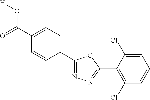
[H]OC(C1=CC=C(C2=NN=C(C3=C(Cl)C=CC=C3Cl)O2)C=C1)=O
